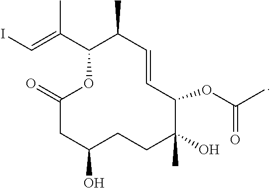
O(C1C(C)(O)CCC(O)CC(=O)OC(C(=CI)C)C(C)C=C1)C(C)=O
